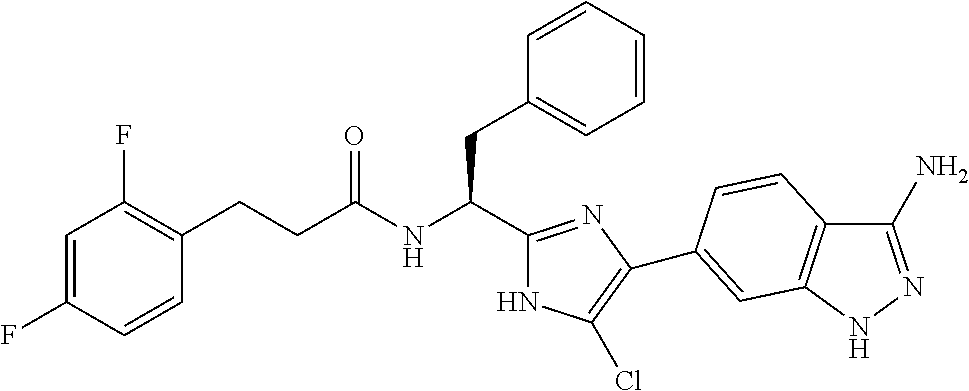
C(NC(CC1=CC=CC=C1)C1=NC(C2=CC3=C(C(N)=NN3)C=C2)=C(Cl)N1)(=O)CCC1=C(F)C=C(F)C=C1
